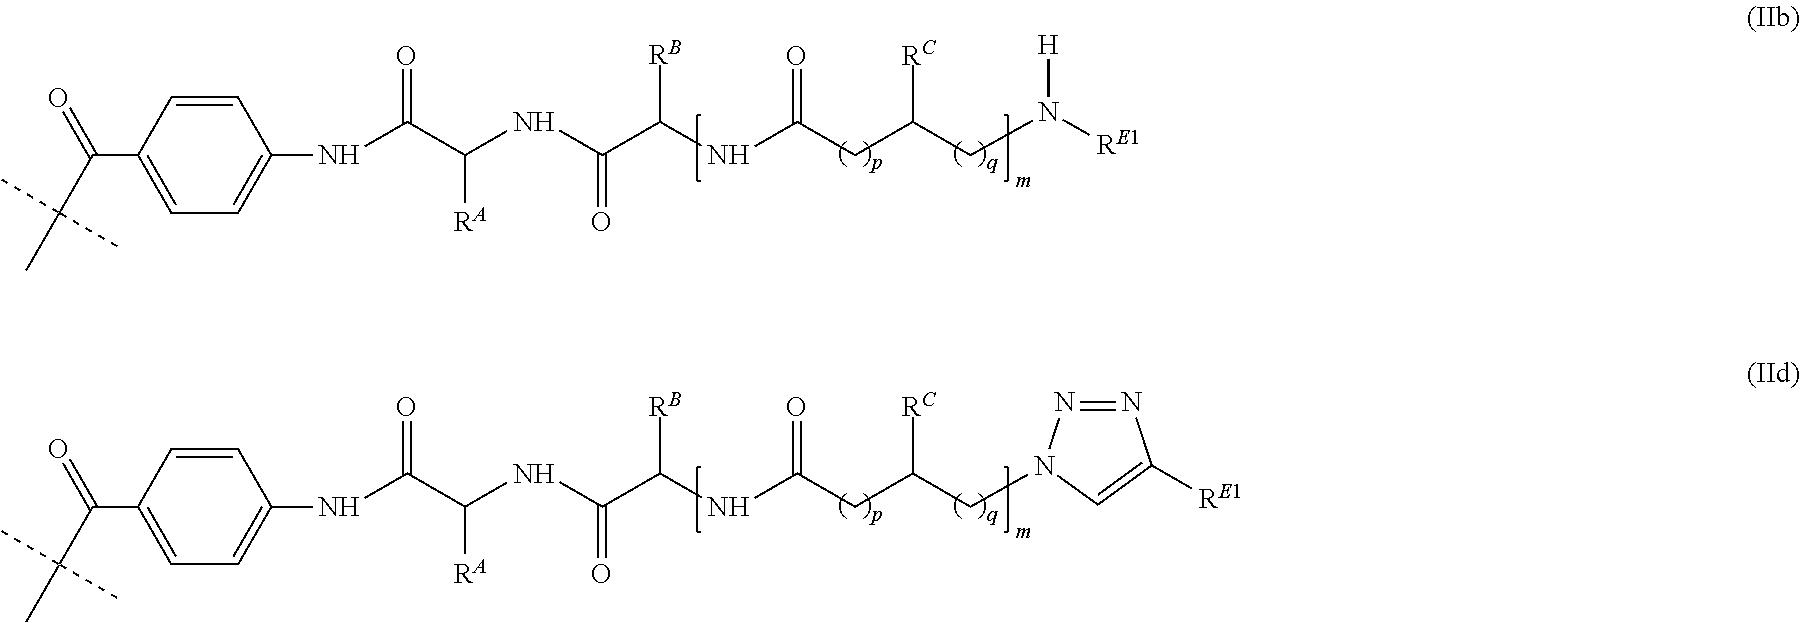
C1(C(C(C)(C)C)=O)=CC=C(NC(C([RA])NC(=O)C(NC(CC(CN([RE1])[H])[RC])=O)[RB])=O)C=C1.C1(C(C(C)(C)C)=O)=CC=C(NC(C([RA])NC(=O)C(NC(CC(CN2C=C([RE1])N=N2)[RC])=O)[RB])=O)C=C1
